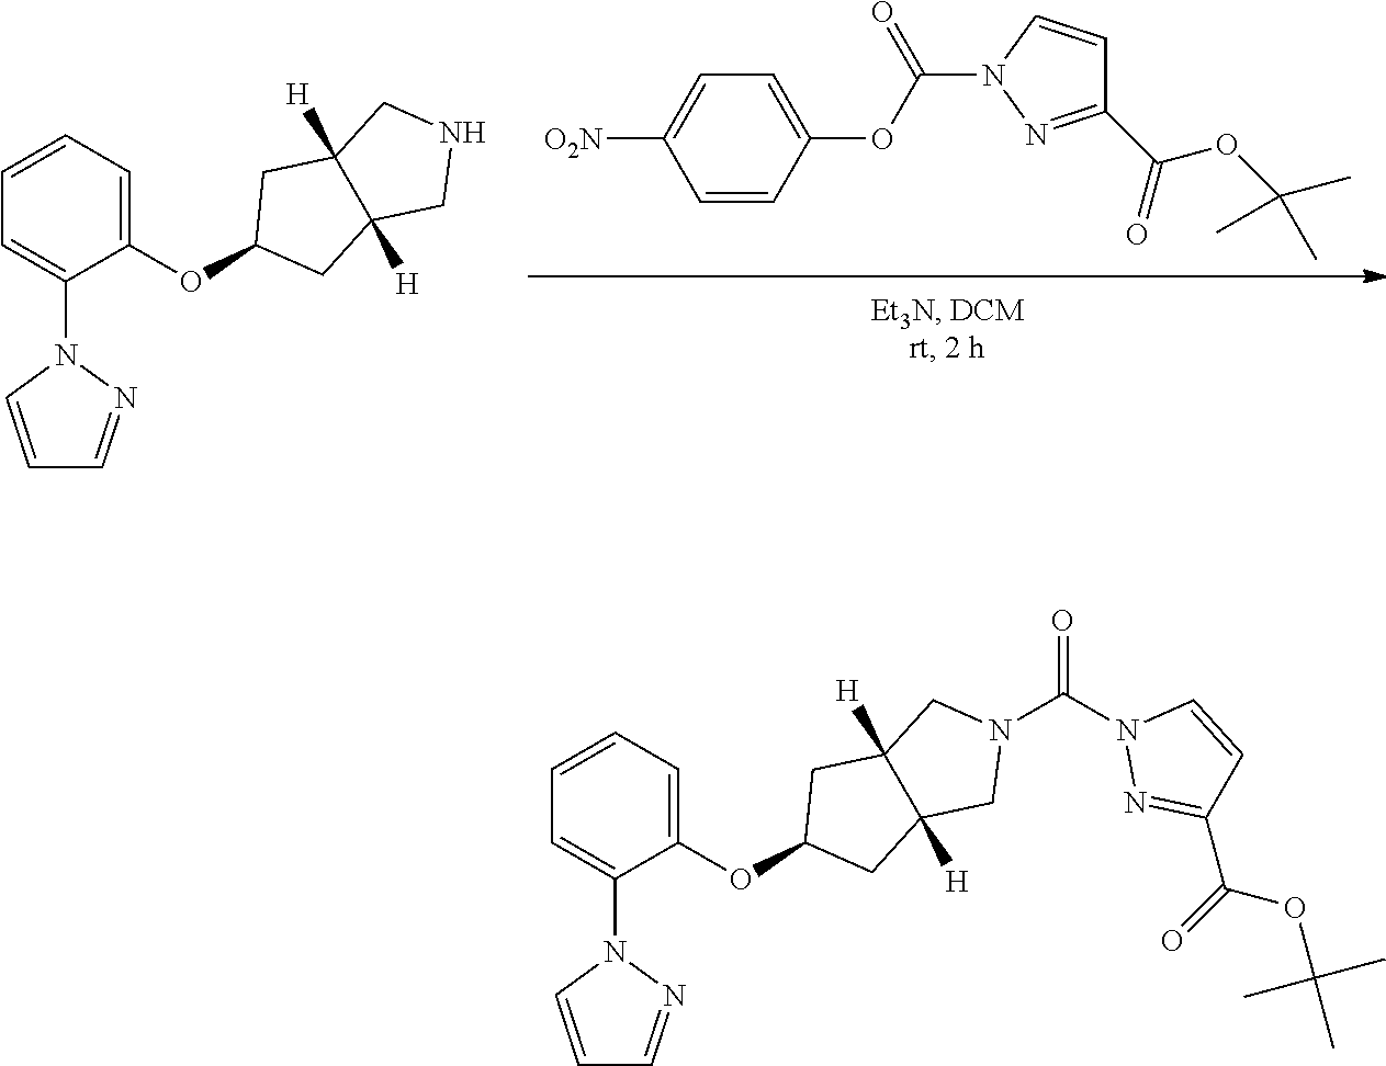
C1=CC(OC(N2N=C(C(=O)OC(C)(C)C)C=C2)=O)=CC=C1[O2N].N1CC2([H])C([H])(C1)CC(OC1=CC=CC=C1N1C=CC=N1)C2.N1(C(N2N=C(C(=O)OC(C)(C)C)C=C2)=O)CC2([H])C([H])(C1)CC(OC1=CC=CC=C1N1C=CC=N1)C2
